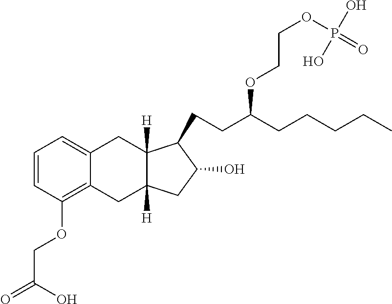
C1=CC(OCC(=O)O)=C2C(=C1)CC1([H])C([H])(C2)CC(O)C1CCC(CCCCC)OCCOP(=O)(O)O
